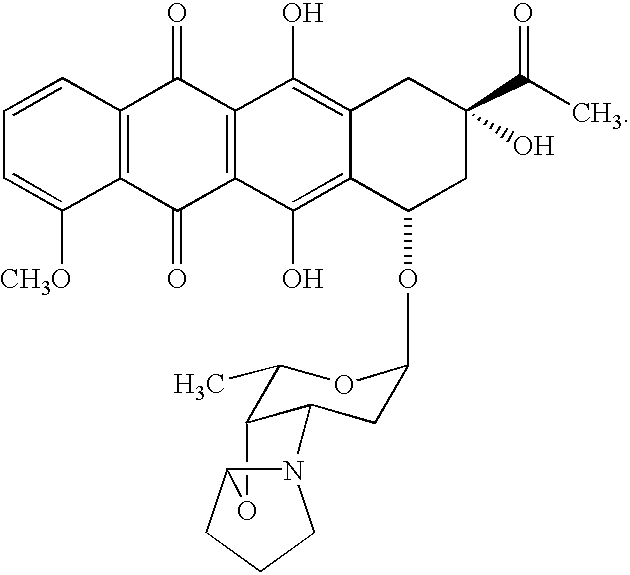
C1=CC2=C(C([CH3O])=C1)C(=O)C1=C(C2=O)C(O)=C2C(=C1O)C(OC1CC3C(C(C)O1)OC1N3CCC1)CC(C(C)=O)(O)C2
